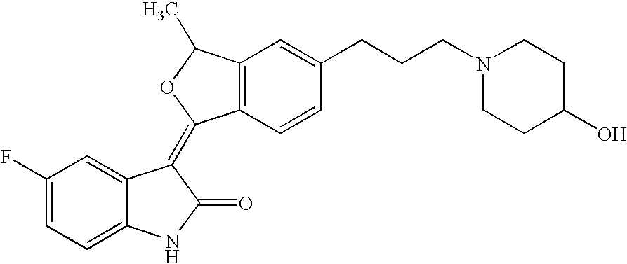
C1=C2C(=CC=C1F)NC(=O)C2=C1C2=C(C=C(CCCN3CCC(O)CC3)C=C2)C(C)O1
